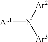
[Ar3]N([Ar2])[Ar1]
